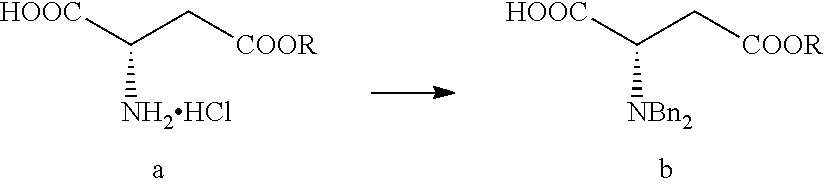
[HOOC]C(C[COOR])[NH2HCl].[HOOC]C(C[COOR])[NBn2]
